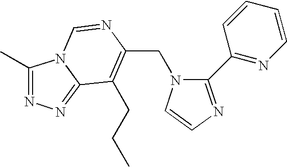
C(N1C(C2=NC=CC=C2)=NC=C1)C1=C(CCC)C2=NN=C(C)N2C=N1
